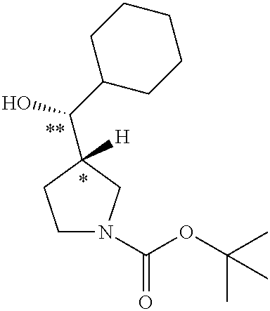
C1N(C(OC(C)(C)C)=O)CC([H])(C(C2CCCCC2)O)C1
